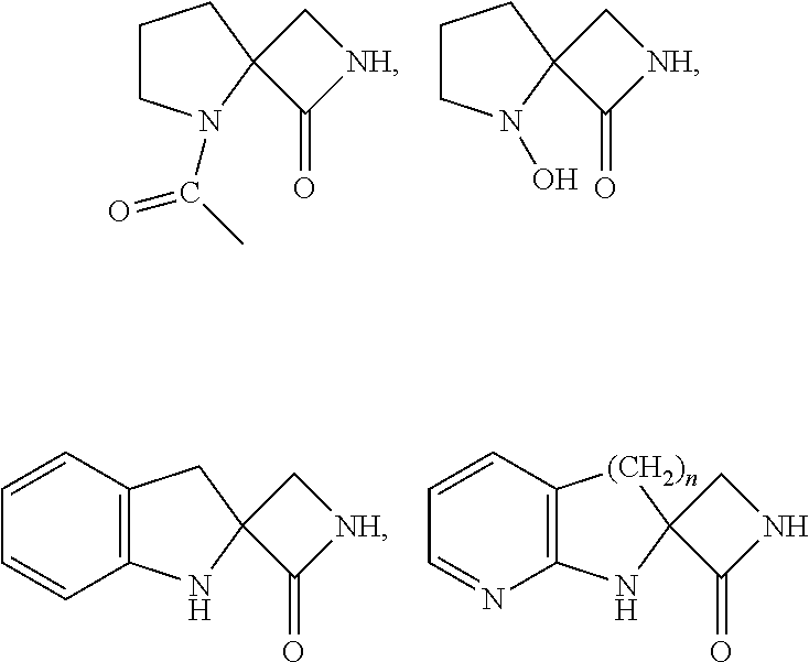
C1CN(C(C)=O)C2(C1)C(=O)[NH]C2.C1CN(O)C2(C1)C(=O)[NH]C2.C12=C(NC3(C1)C(=O)[NH]C3)C=CC=C2.C12=C(NC3([(CH2)n]1)C(=O)NC3)N=CC=C2
